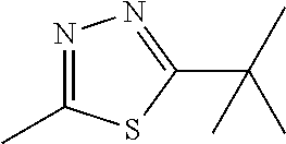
N1=C(C)SC(C(C)(C)C)=N1
